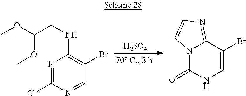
[H2SO4].N1=C(Cl)N=CC(Br)=C1NCC(OC)OC.N12C(=O)NC=C(Br)C1=NC=C2
